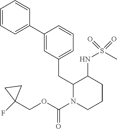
C1=CC=C(C2=CC(CC3N(C(OCC4(F)CC4)=O)CCCC3NS(C)(=O)=O)=CC=C2)C=C1
